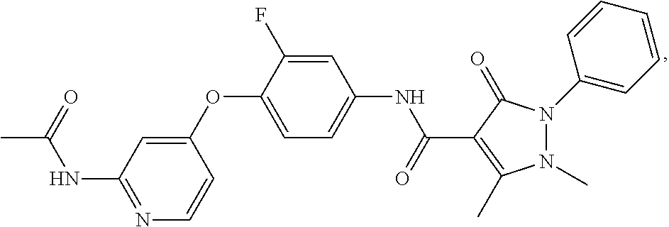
C1(OC2=CC=C(NC(C3=C(C)N(C)N(C4=CC=CC=C4)C3=O)=O)C=C2F)=CC(NC(=O)C)=NC=C1
